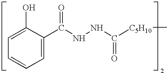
C1(O)=CC=CC=C1C(NNC(=O)[C5H10]C)=O
